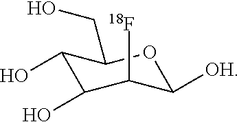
C1(O)C(O)C([18F])C([OH])OC1CO
